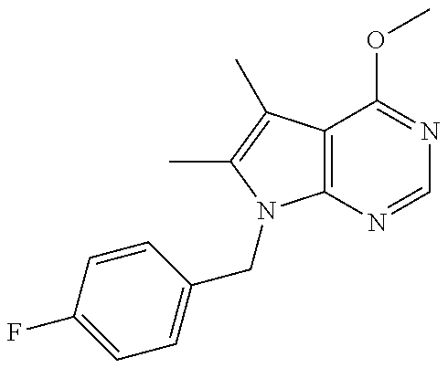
C1=C(F)C=CC(CN2C3=C(C(C)=C2C)C(OC)=NC=N3)=C1
